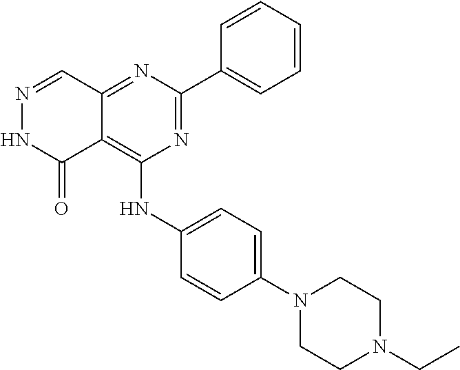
N1=C(C2=CC=CC=C2)N=C2C(=C1NC1=CC=C(N3CCN(CC)CC3)C=C1)C(=O)NN=C2
